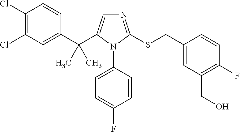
C1(C(C2=CN=C(SCC3=CC(CO)=C(F)C=C3)N2C2=CC=C(F)C=C2)(C)C)=CC(Cl)=C(Cl)C=C1
